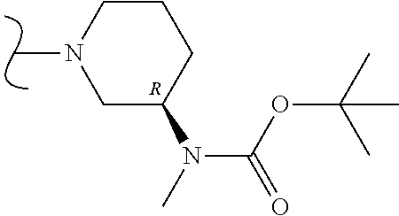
C1C(N(C(OC(C)(C)C)=O)C)CCCN1C.[R]
